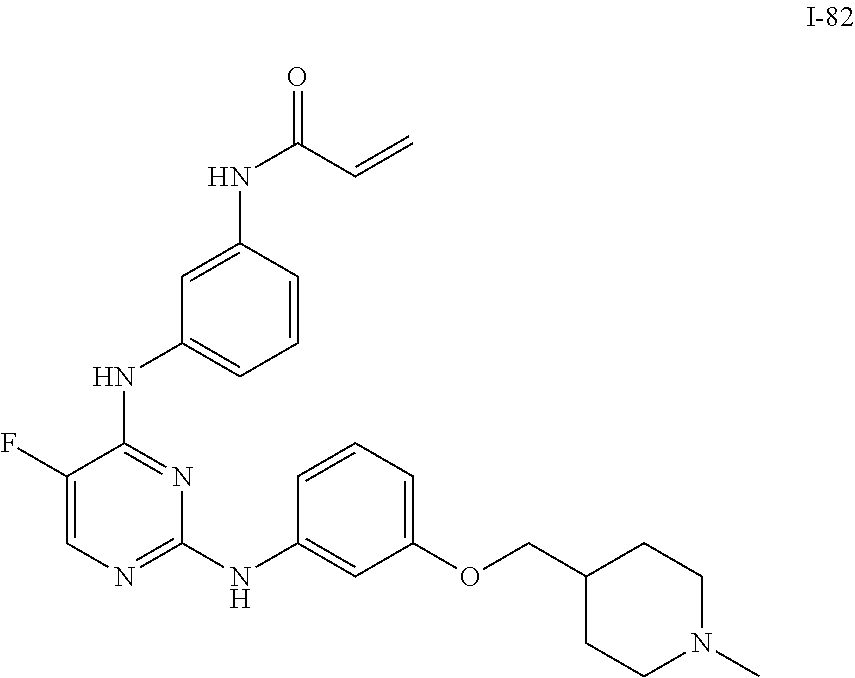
C1=CC(NC(=O)C=C)=CC(NC2=NC(NC3=CC(OCC4CCN(C)CC4)=CC=C3)=NC=C2F)=C1
